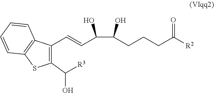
C1(C([R3])O)=C(C=CC(C(O)CCCC([R2])=O)O)C2=C(S1)C=CC=C2
